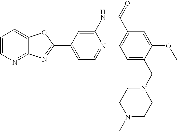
C12=NC=CC=C1OC(C1=CC=NC(NC(=O)C3=CC=C(CN4CCN(C)CC4)C(OC)=C3)=C1)=N2
